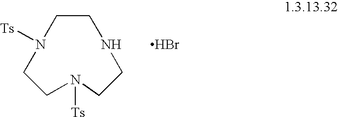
C1CNCCN([Ts])CCN1[Ts].Br
